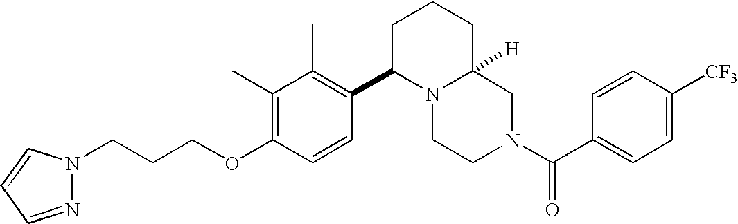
C(COC1=C(C)C(C)=C(C2N3C([H])(CN(C(C4=CC=C([CF3])C=C4)=O)CC3)CCC2)C=C1)CN1N=CC=C1
